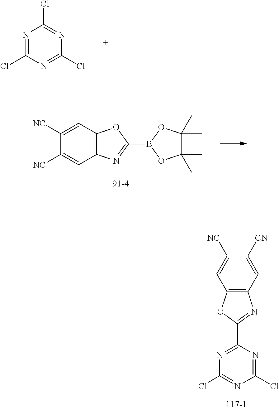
N1=C(Cl)N=C(Cl)N=C1Cl.C12=C(OC(B3OC(C)(C)C(C)(C)O3)=N1)C=C([NC])C([NC])=C2.N1=C(Cl)N=C(Cl)N=C1C1=NC2=C(O1)C=C([NC])C([CN])=C2
